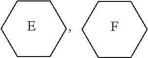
C1CCCCC1.C1CCCCC1.F
